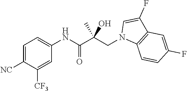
C1=C([NC])C([CF3])=CC(NC(C(CN2C3=C(C(F)=C2)C=C(F)C=C3)(O)C)=O)=C1
